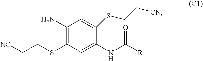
C1(N)=C(SCC[NC])C=C(NC([R])=O)C(SCC[CN])=C1
